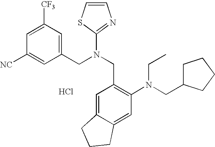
C1([NC])=CC(CN(CC2=C(N(CC3CCCC3)CC)C=C3C(=C2)CCC3)C2=NC=CS2)=CC([CF3])=C1.Cl
